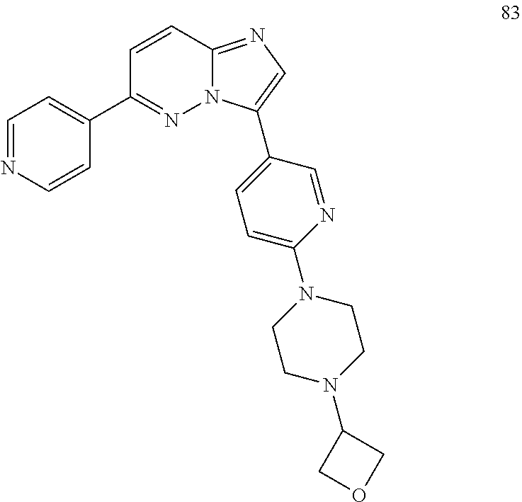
C1(C2=NN3C(=NC=C3C3=CC=C(N4CCN(C5COC5)CC4)N=C3)C=C2)=CC=NC=C1
